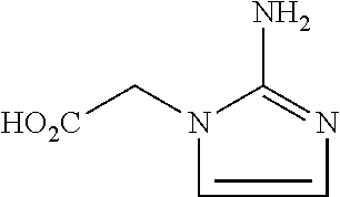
[HO2C]CN1C(N)=NC=C1
